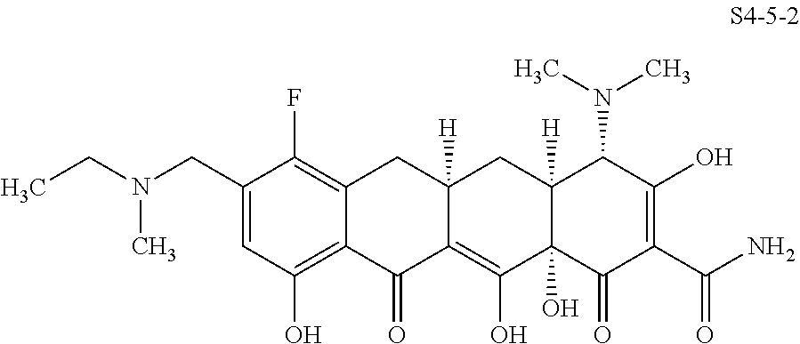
C1(CN(CC)C)=CC(O)=C2C(=C1F)CC1([H])C(=C(O)C3(O)C([H])(C1)C(N(C)C)C(O)=C(C(N)=O)C3=O)C2=O
